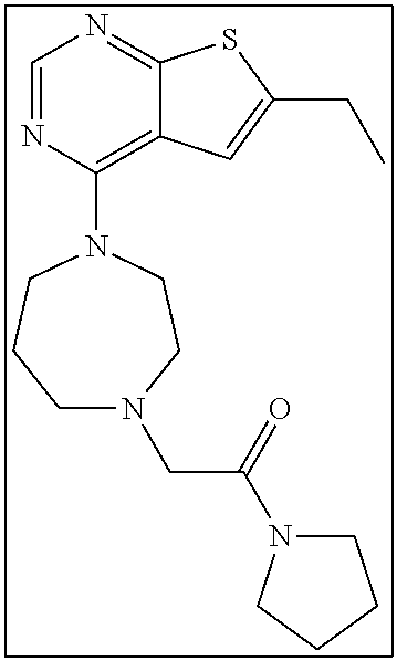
C12=NC=NC(N3CCCN(CC(N4CCCC4)=O)CC3)=C1C=C(CC)S2
